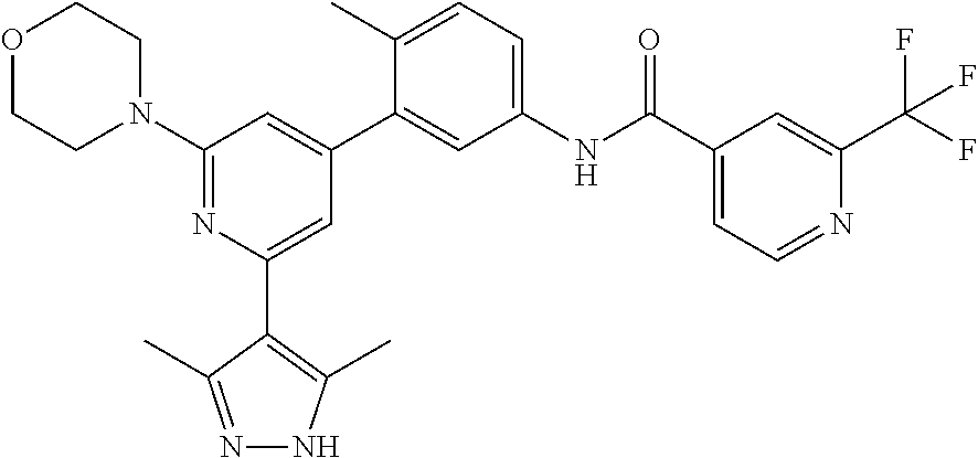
O1CCN(C2=NC(C3=C(C)NN=C3C)=CC(C3=CC(NC(C4=CC=NC(C(F)(F)F)=C4)=O)=CC=C3C)=C2)CC1
